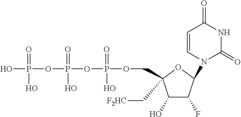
C1(O)C(F)C(N2C(=O)NC(=O)C=C2)OC1(C[F2HC])COP(OP(OP(O)(=O)O)(=O)O)(=O)O
